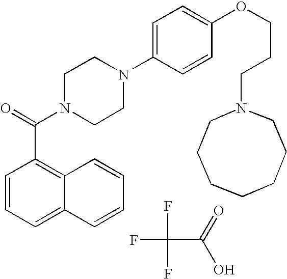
FC(C(O)=O)(F)F.C1=CC=C2C(=C1C(N1CCN(C3=CC=C(OCCCN4CCCCCCC4)C=C3)CC1)=O)C=CC=C2
